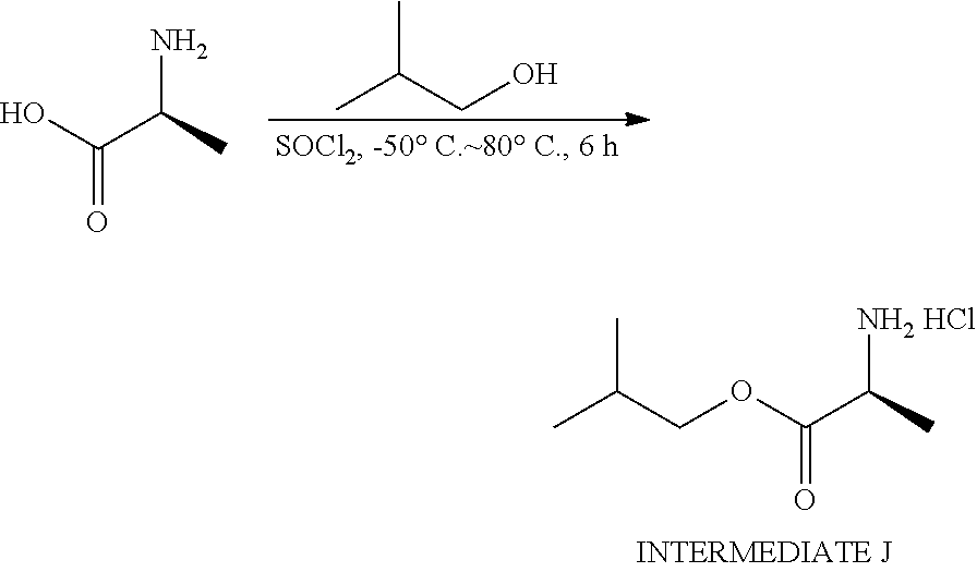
OC(C(C)N)=O.CC(CO)C.C(OC(C(C)[NH2 HCl])=O)C(C)C
